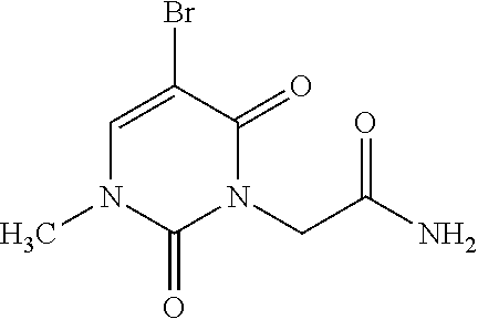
C1=C(Br)C(=O)N(CC(N)=O)C(=O)N1C
